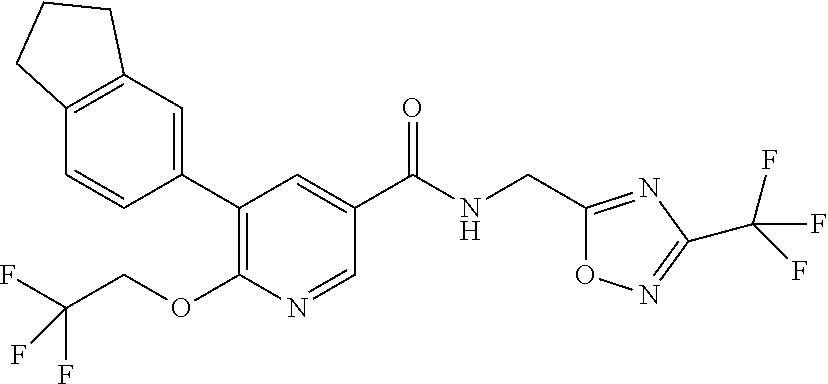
C1(C2=CC3=C(C=C2)CCC3)=C(OCC(F)(F)F)N=CC(C(NCC2=NC(C(F)(F)F)=NO2)=O)=C1
